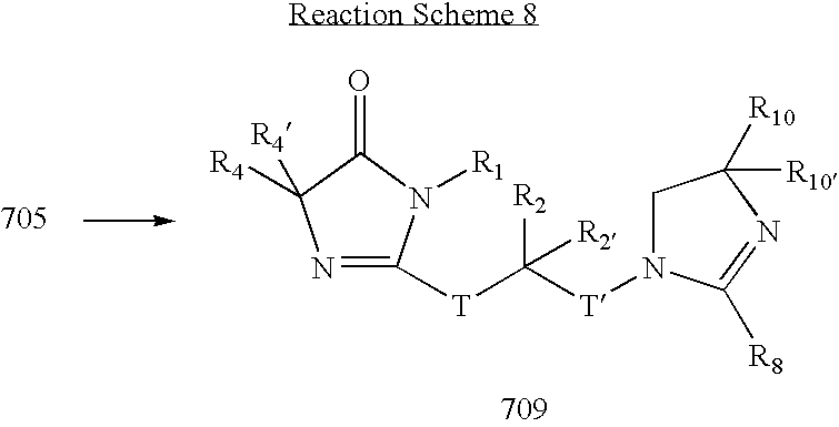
N1=C([T]C([T]N2CC([R10])([R10])N=C2[R8])([R2])[R2])N([R1])C(=O)C1([R4])[R4]
